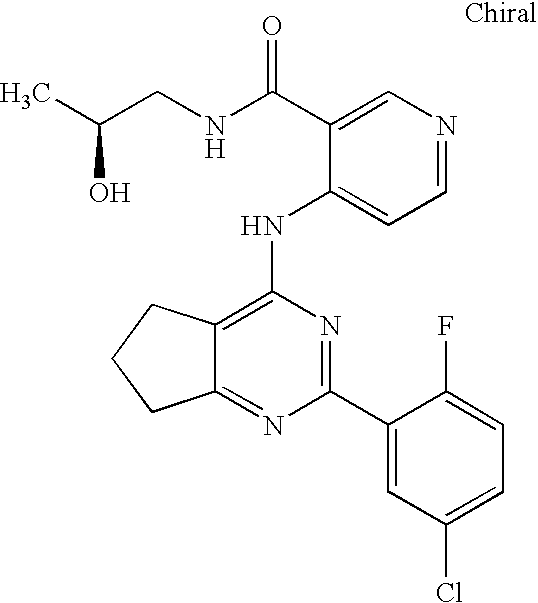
C12=NC(C3=CC(Cl)=CC=C3F)=NC(NC3=CC=NC=C3C(NCC(C)O)=O)=C1CCC2
